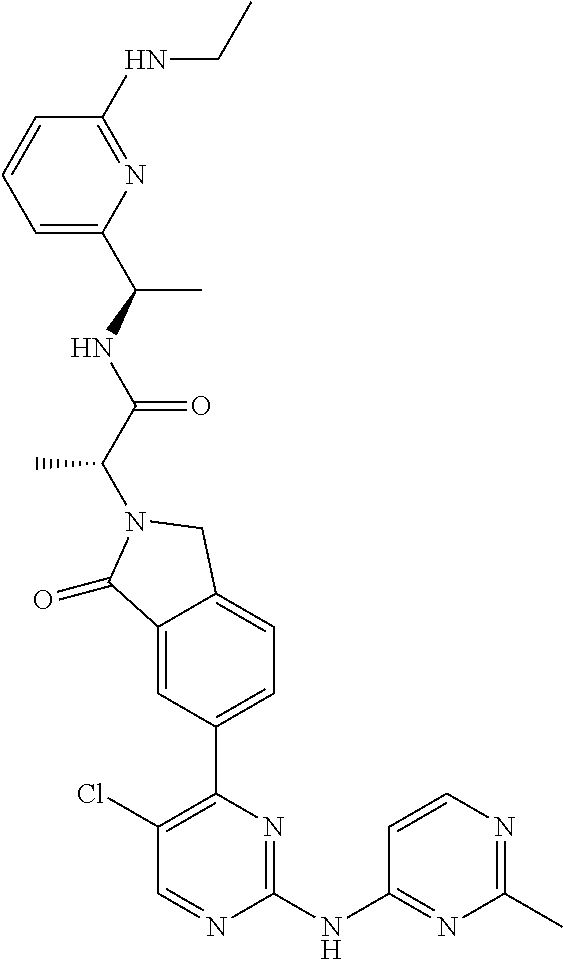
C1(=O)C2=CC(C3=C(Cl)C=NC(NC4=NC(C)=NC=C4)=N3)=CC=C2CN1C(C(=O)NC(C1=CC=CC(NCC)=N1)C)C
